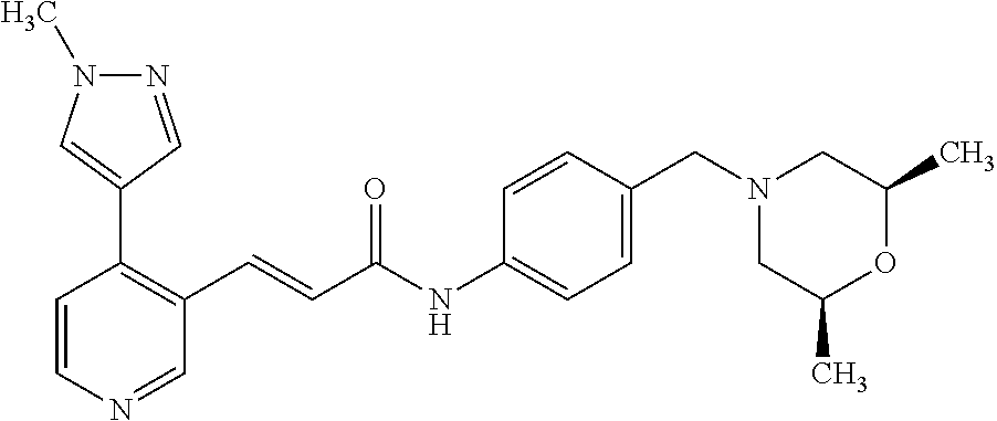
C1=CN=CC(C=CC(=O)NC2=CC=C(CN3CC(C)OC(C)C3)C=C2)=C1C1=CN(C)N=C1
